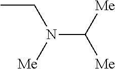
CCN(C([Me])[Me])[Me]
